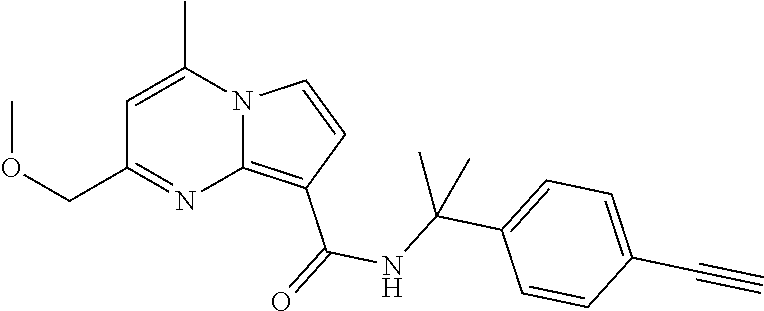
C1=C(C)N2C(=C(C(=O)NC(C3=CC=C(C#C)C=C3)(C)C)C=C2)N=C1COC
